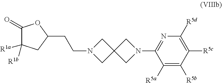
C(CN1CC2(C1)CN(C1=NC([R5d])=C([R5c])C([R5b])=C1[R5a])C2)C1OC(=O)C([R1a])([R1b])C1
